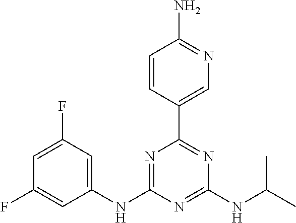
C1=C(F)C=C(NC2=NC(C3=CN=C(N)C=C3)=NC(NC(C)C)=N2)C=C1F
